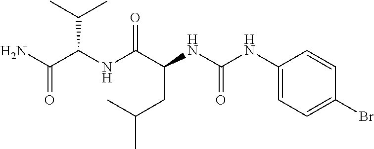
C(C)(CC(NC(=O)NC1=CC=C(Br)C=C1)C(NC(C(N)=O)C(C)C)=O)C
